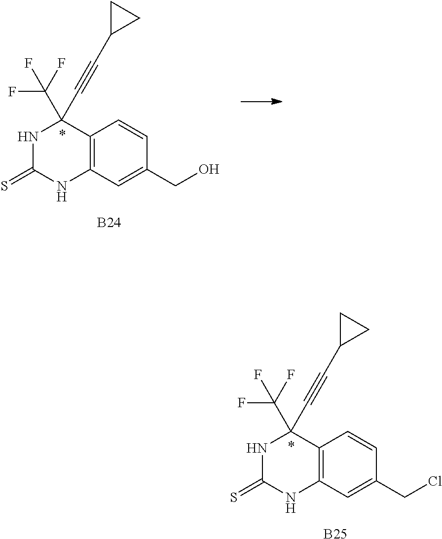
C12=C(C=C(CCl)C=C1)NC(=S)NC2(C(F)(F)F)C#CC1CC1.[B25].C12=C(C=C(CO)C=C1)NC(=S)NC2(C(F)(F)F)C#CC1CC1.[B24]
